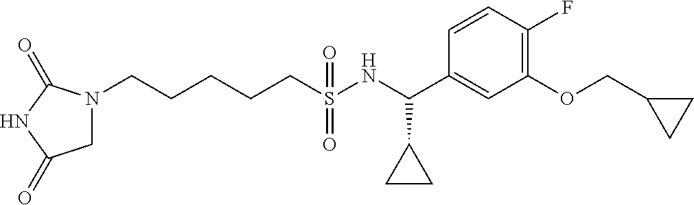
N1(CCCCCS(NC(C2=CC(OCC3CC3)=C(F)C=C2)C2CC2)(=O)=O)CC(=O)NC1=O
